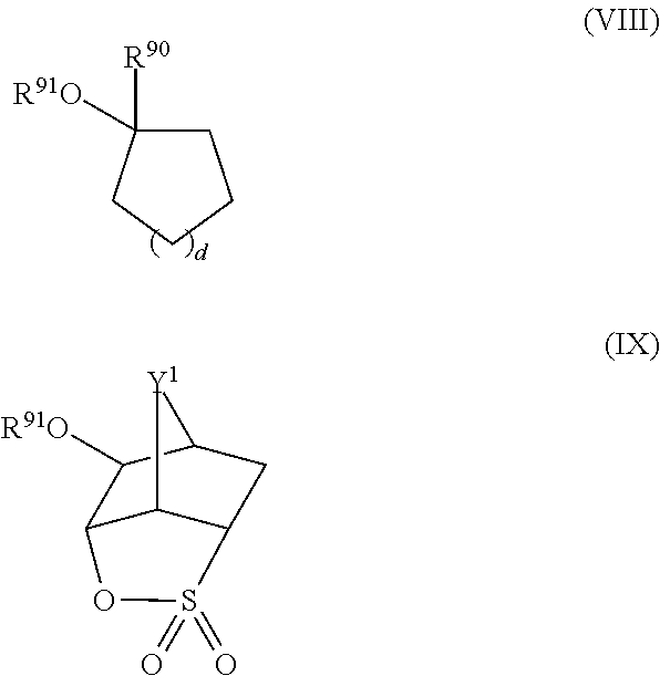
C1C([R91O])([R90])CCC1.C12C3C(CC(C1[R91O])[Y1]3)S(=O)(=O)O2
